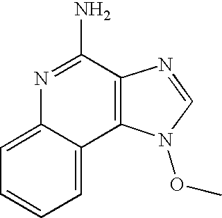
C1=C2C(=CC=C1)C1=C(C(N)=N2)N=CN1OC
